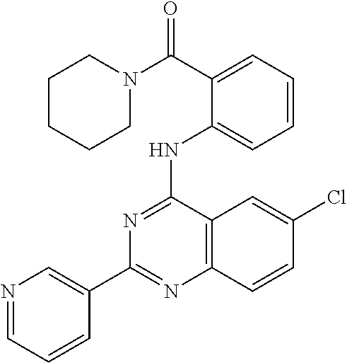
C1(C2=CN=CC=C2)=NC2=C(C(NC3=CC=CC=C3C(N3CCCCC3)=O)=N1)C=C(Cl)C=C2
